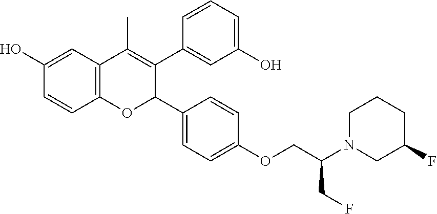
C12=C(C=C(O)C=C1)C(C)=C(C1=CC(O)=CC=C1)C(C1=CC=C(OCC(N3CCCC(F)C3)CF)C=C1)O2
